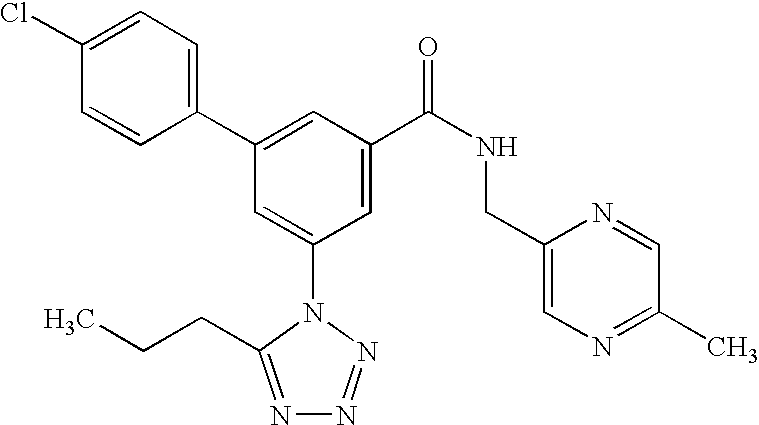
C1(C2=CC(C(NCC3=CN=C(C)C=N3)=O)=CC(N3C(CCC)=NN=N3)=C2)=CC=C(Cl)C=C1
